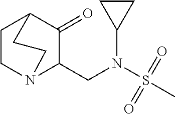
C1CN2C(CN(S(C)(=O)=O)C3CC3)C(=O)C1CC2
